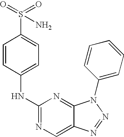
C1(NC2=CC=C(S(=O)(=O)N)C=C2)=NC=C2C(=N1)N(C1=CC=CC=C1)N=N2
